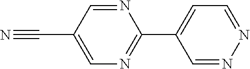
C(#N)C1=CN=C(C2=CC=NN=C2)N=C1
